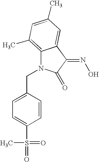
C(N1C2=C(C)C=C(C)C=C2C(=NO)C1=O)C1=CC=C(S(=O)(C)=O)C=C1
